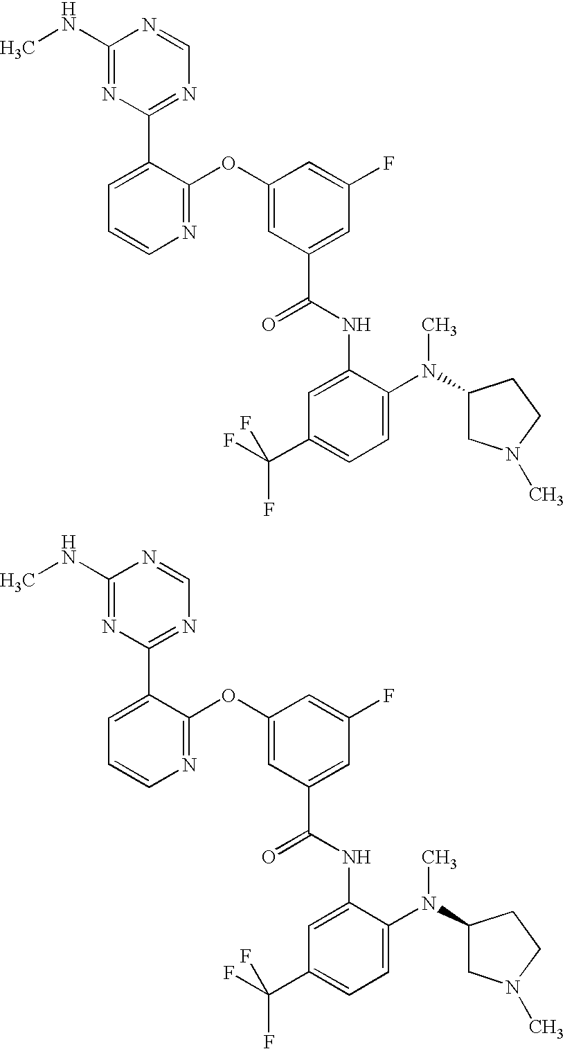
N1=C(OC2=CC(C(NC3=CC(C(F)(F)F)=CC=C3N(C3CN(C)CC3)C)=O)=CC(F)=C2)C(C2=NC=NC(NC)=N2)=CC=C1.N1=C(OC2=CC(C(NC3=CC(C(F)(F)F)=CC=C3N(C3CN(C)CC3)C)=O)=CC(F)=C2)C(C2=NC=NC(NC)=N2)=CC=C1
